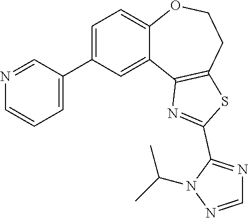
C1=C(C2=CC=CN=C2)C=C2C(=C1)OCCC1=C2N=C(C2=NC=NN2C(C)C)S1
